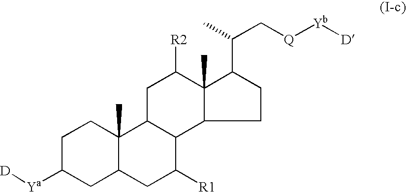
C1([Ya][D])CC2C(C)(CC1)C1C(C([R1])C2)C2CCC(C(C)C[Q][Yb][D])C2(C)C([R2])C1
